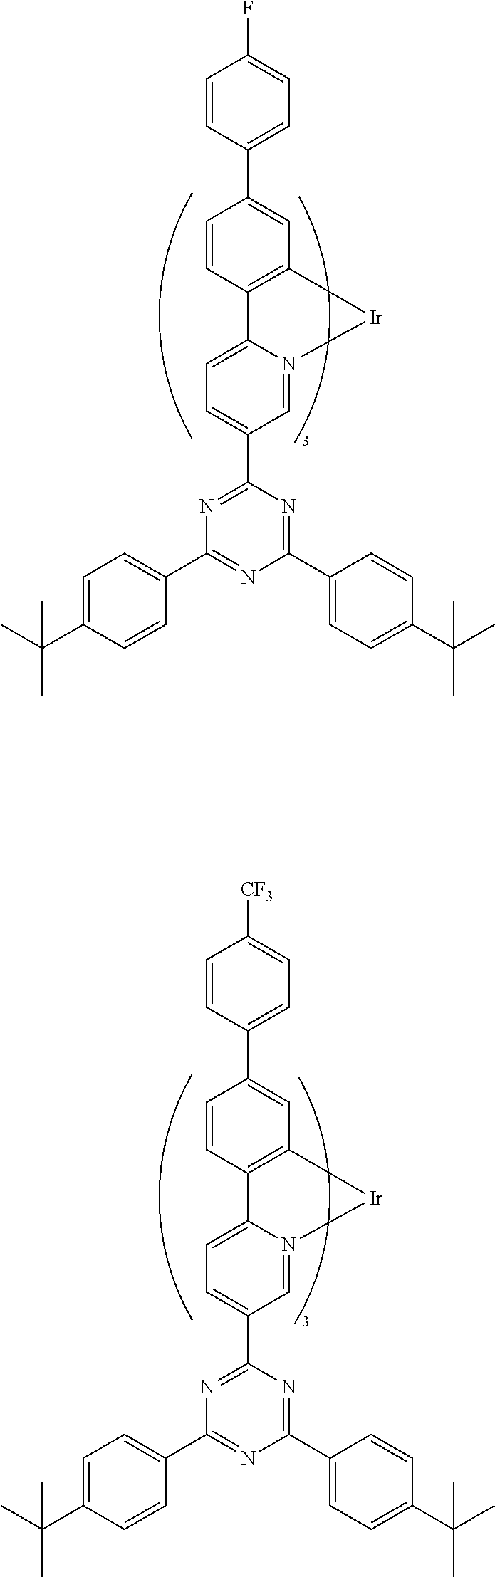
C1=CC2=C(C=C1C1=CC=C(F)C=C1)[Ir]N1=CC(C3=NC(C4=CC=C(C(C)(C)C)C=C4)=NC(C4=CC=C(C(C)(C)C)C=C4)=N3)=CC=C21.C1=CC2=C(C=C1C1=CC=C([CF3])C=C1)[Ir]N1=CC(C3=NC(C4=CC=C(C(C)(C)C)C=C4)=NC(C4=CC=C(C(C)(C)C)C=C4)=N3)=CC=C21
